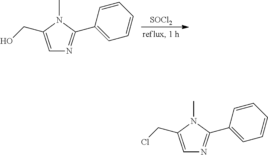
[SOCl2].C1=C(CO)N(C)C(C2=CC=CC=C2)=N1.C1=C(CCl)N(C)C(C2=CC=CC=C2)=N1
